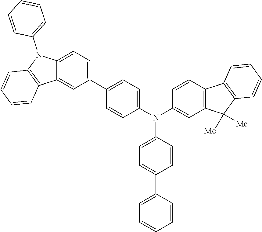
C1=CC(N(C2=CC3=C(C=C2)C2=C(C3([Me])[Me])C=CC=C2)C2=CC=C(C3=CC=CC=C3)C=C2)=CC=C1C1=CC=C2C(=C1)C1=C(N2C2=CC=CC=C2)C=CC=C1
